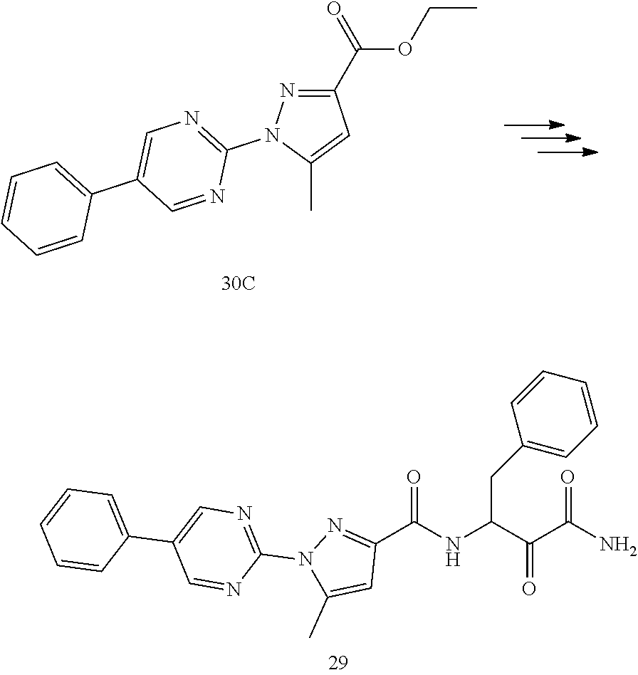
C1(C(NC(C(C(N)=O)=O)CC2=CC=CC=C2)=O)=NN(C2=NC=C(C3=CC=CC=C3)C=N2)C(C)=C1.C1(C(=O)OCC)=NN(C2=NC=C(C3=CC=CC=C3)C=N2)C(C)=C1
